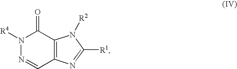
C12=C(N=C([R1])N1[R2])C=NN([R4])C2=O
